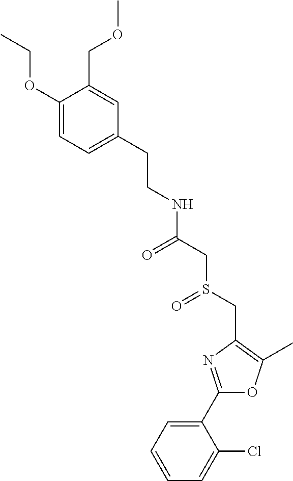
C1(OCC)=CC=C(CCNC(=O)CS(CC2=C(C)OC(C3=CC=CC=C3Cl)=N2)=O)C=C1COC
